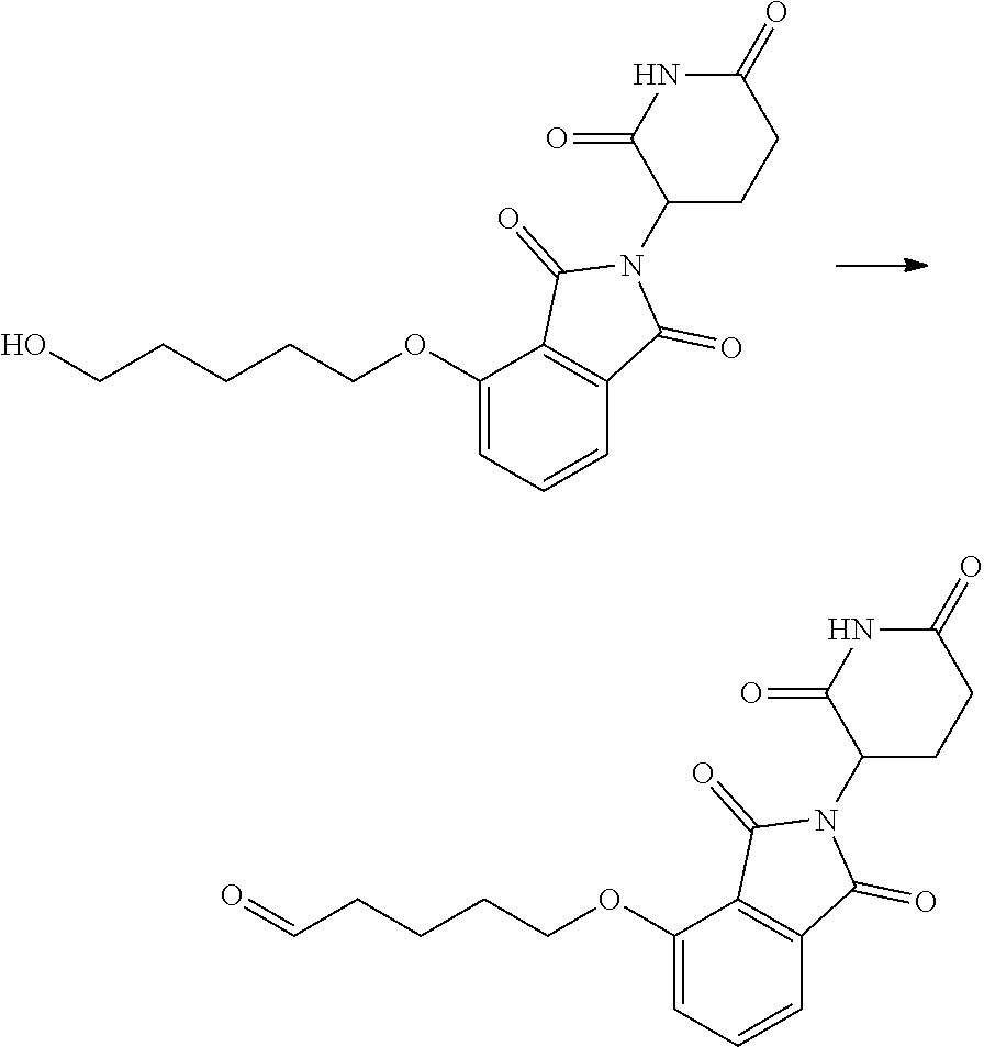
OCCCCCOC1=CC=CC2=C1C(=O)N(C1CCC(=O)NC1=O)C2=O.O=CCCCCOC1=CC=CC2=C1C(=O)N(C1CCC(=O)NC1=O)C2=O
